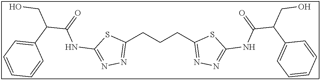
C1(CCCC2=NN=C(NC(C(C3=CC=CC=C3)CO)=O)S2)=NN=C(NC(C(C2=CC=CC=C2)CO)=O)S1
